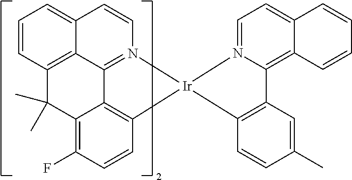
C12=CC=CC3=C1C1=N(C=C2)[Ir]2(C4=C1C(=C(F)C=C4)C3(C)C)C1=C(C=C(C)C=C1)C1=C3C(=CC=N12)C=CC=C3
